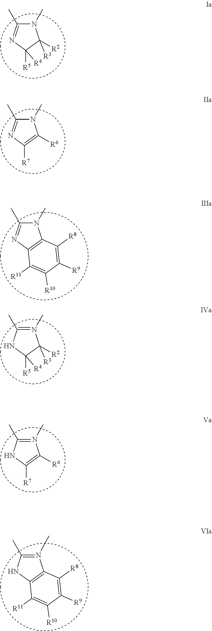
N1(C)C(C)=NC([R5])([R4])C1([R2])[R3].N1(C)C(C)=NC([R7])=C1[R6].N1(C)C(C)=NC2=C1C([R8])=C([R9])C([R10])=C2[R11].N1(C)=C(C)NC([R5])([R4])C1([R2])[R3].N1(C)=C(C)NC([R7])=C1[R6].N1(C)=C(C)NC2=C1C([R8])=C([R9])C([R10])=C2[R11]
